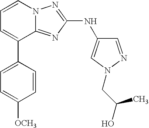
C1=CN2C(=NC(NC3=CN(CC(O)C)N=C3)=N2)C(C2=CC=C([OCH3])C=C2)=C1
